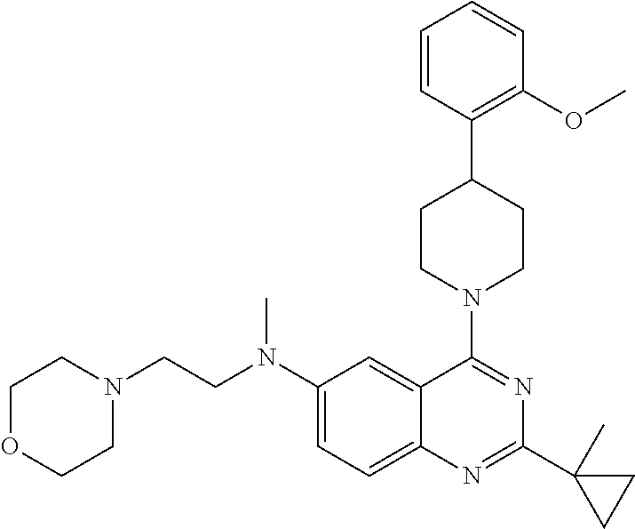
C1(N(CCN2CCOCC2)C)=CC=C2C(=C1)C(N1CCC(C3=C(OC)C=CC=C3)CC1)=NC(C1(C)CC1)=N2
